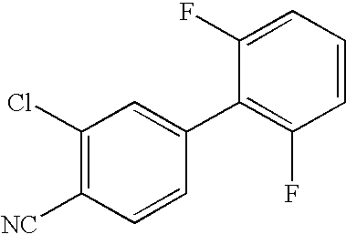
C1(Cl)=C([NC])C=CC(C2=C(F)C=CC=C2F)=C1
